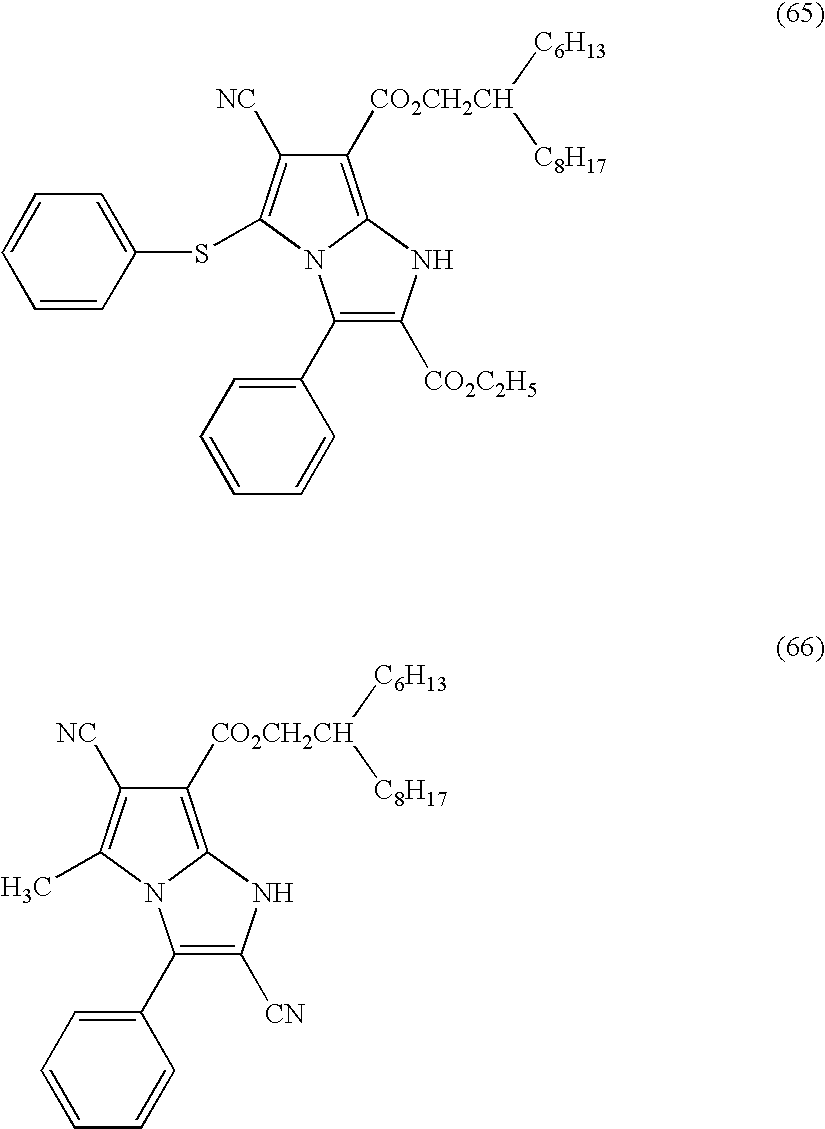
C1([CO2CH2CH]([C6H13])[C8H17])=C2N(C(SC3=CC=CC=C3)=C1[NC])C(C1=CC=CC=C1)=C([CO2C2H5])N2.C1([CO2CH2CH]([C6H13])[C8H17])=C2N(C(C)=C1[NC])C(C1=CC=CC=C1)=C([CN])N2
